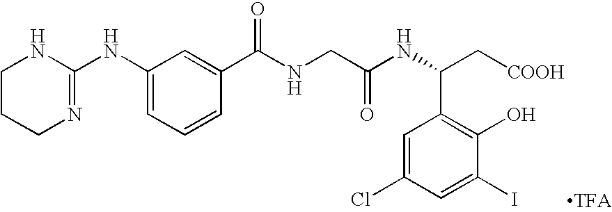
C1(NC2=NCCCN2)=CC=CC(C(NCC(NC(C[COOH])C2=C(O)C(I)=CC(Cl)=C2)=O)=O)=C1
